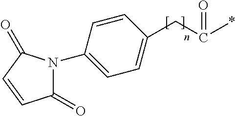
C1(=O)N(C2=CC=C(CC(*)=O)C=C2)C(=O)C=C1
